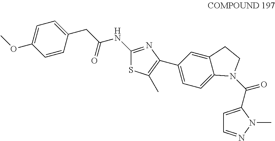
C1=C(OC)C=CC(CC(NC2=NC(C3=CC=C4C(=C3)CCN4C(C3=CC=NN3C)=O)=C(C)S2)=O)=C1
